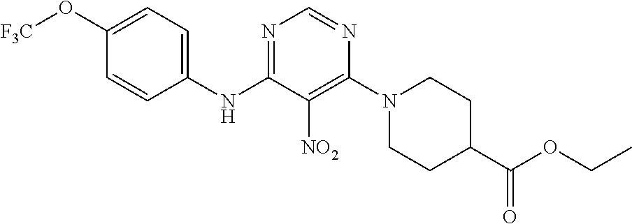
N1=C(NC2=CC=C(O[F3C])C=C2)C([NO2])=C(N2CCC(C(OCC)=O)CC2)N=C1
